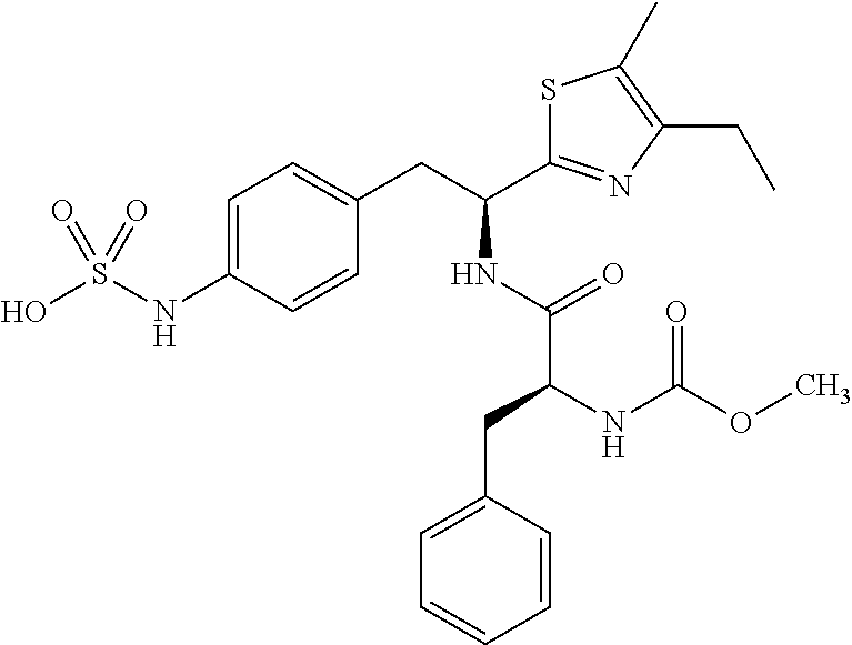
C1=C(NS(O)(=O)=O)C=CC(CC(C2=NC(CC)=C(C)S2)NC(C(CC2=CC=CC=C2)NC(OC)=O)=O)=C1
